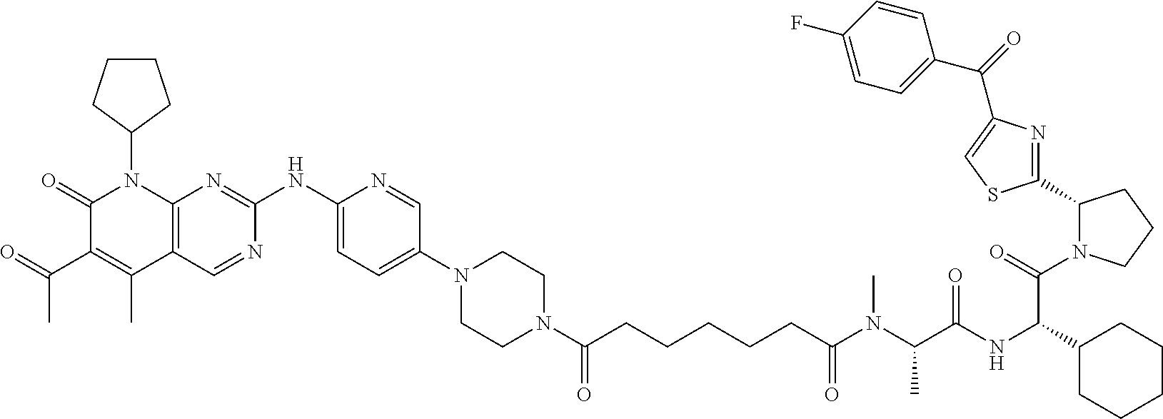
C1(=O)C(C(C)=O)=C(C)C2=C(N1C1CCCC1)N=C(NC1=CC=C(N3CCN(C(CCCCCC(N(C(C(NC(C4CCCCC4)C(N4C(C5=NC(C(=O)C6=CC=C(F)C=C6)=CS5)CCC4)=O)=O)C)C)=O)=O)CC3)C=N1)N=C2
